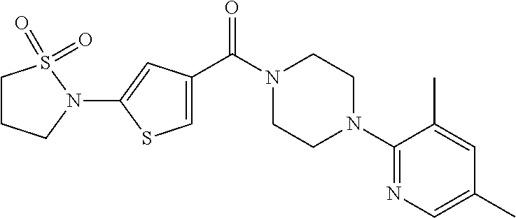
C1CCN(C2=CC(C(N3CCN(C4=NC=C(C)C=C4C)CC3)=O)=CS2)S1(=O)=O
